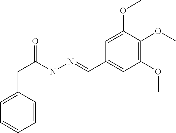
C(C(NN=CC1=CC(OC)=C(OC)C(OC)=C1)=O)C1=CC=CC=C1
